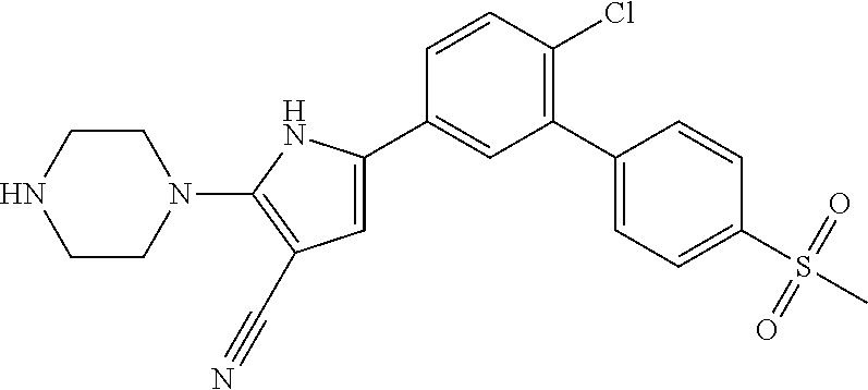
C1CN(C2=C(C#N)C=C(C3=CC(C4=CC=C(S(C)(=O)=O)C=C4)=C(Cl)C=C3)N2)CCN1
